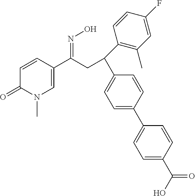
C(C(=NO)C1=CN(C)C(=O)C=C1)C(C1=CC=C(C2=CC=C(C(O)=O)C=C2)C=C1)C1=C(C)C=C(F)C=C1
